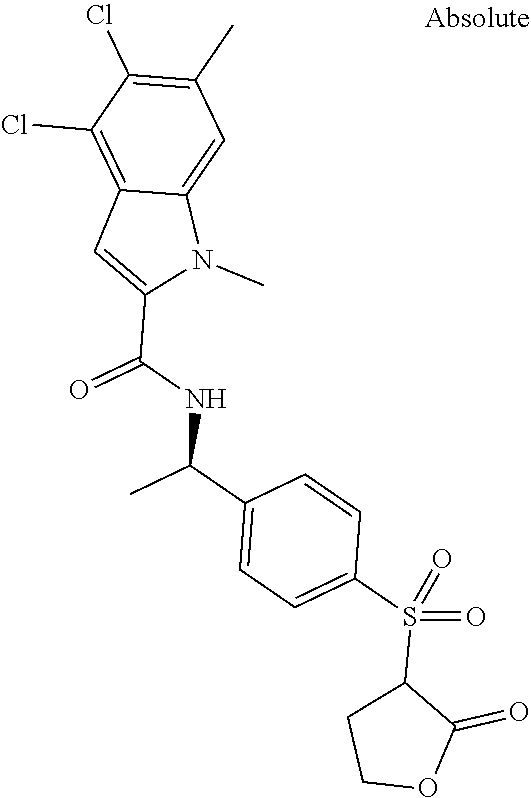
N1(C)C2=CC(C)=C(Cl)C(Cl)=C2C=C1C(NC(C1=CC=C(S(C2CCOC2=O)(=O)=O)C=C1)C)=O
